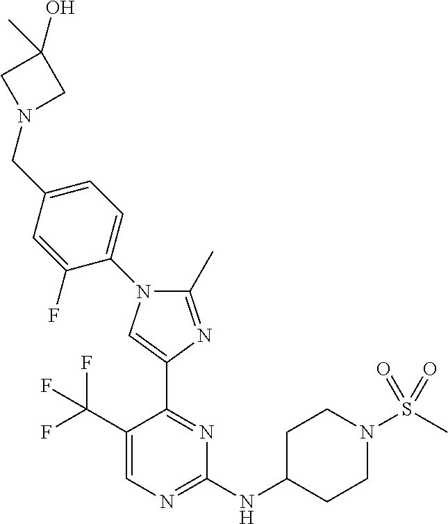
C1(C(F)(F)F)=CN=C(NC2CCN(S(C)(=O)=O)CC2)N=C1C1=CN(C2=CC=C(CN3CC(O)(C)C3)C=C2F)C(C)=N1
